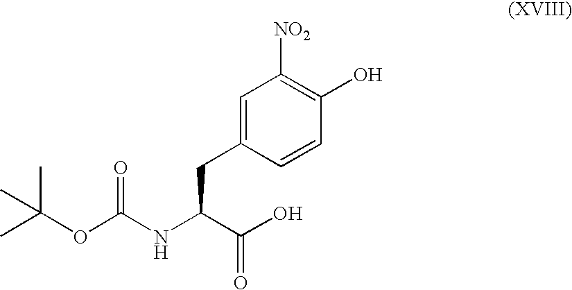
CC(OC(NC(C(O)=O)CC1=CC([NO2])=C(O)C=C1)=O)(C)C
